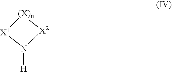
[(X)n]1[X1]N([H])[X2]1
